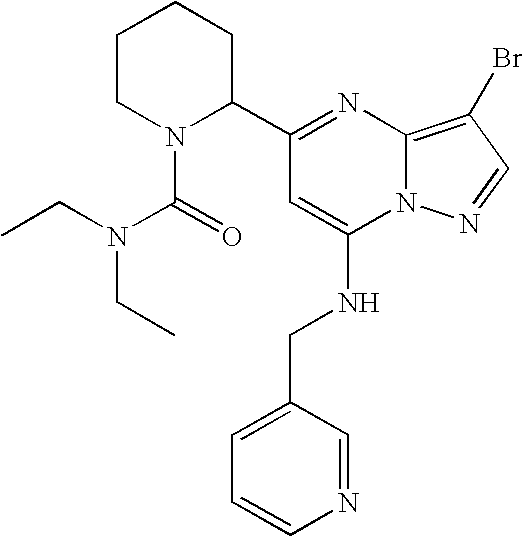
C1=CN=CC(CNC2=CC(C3CCCCN3C(=O)N(CC)CC)=NC3=C(Br)C=NN23)=C1
